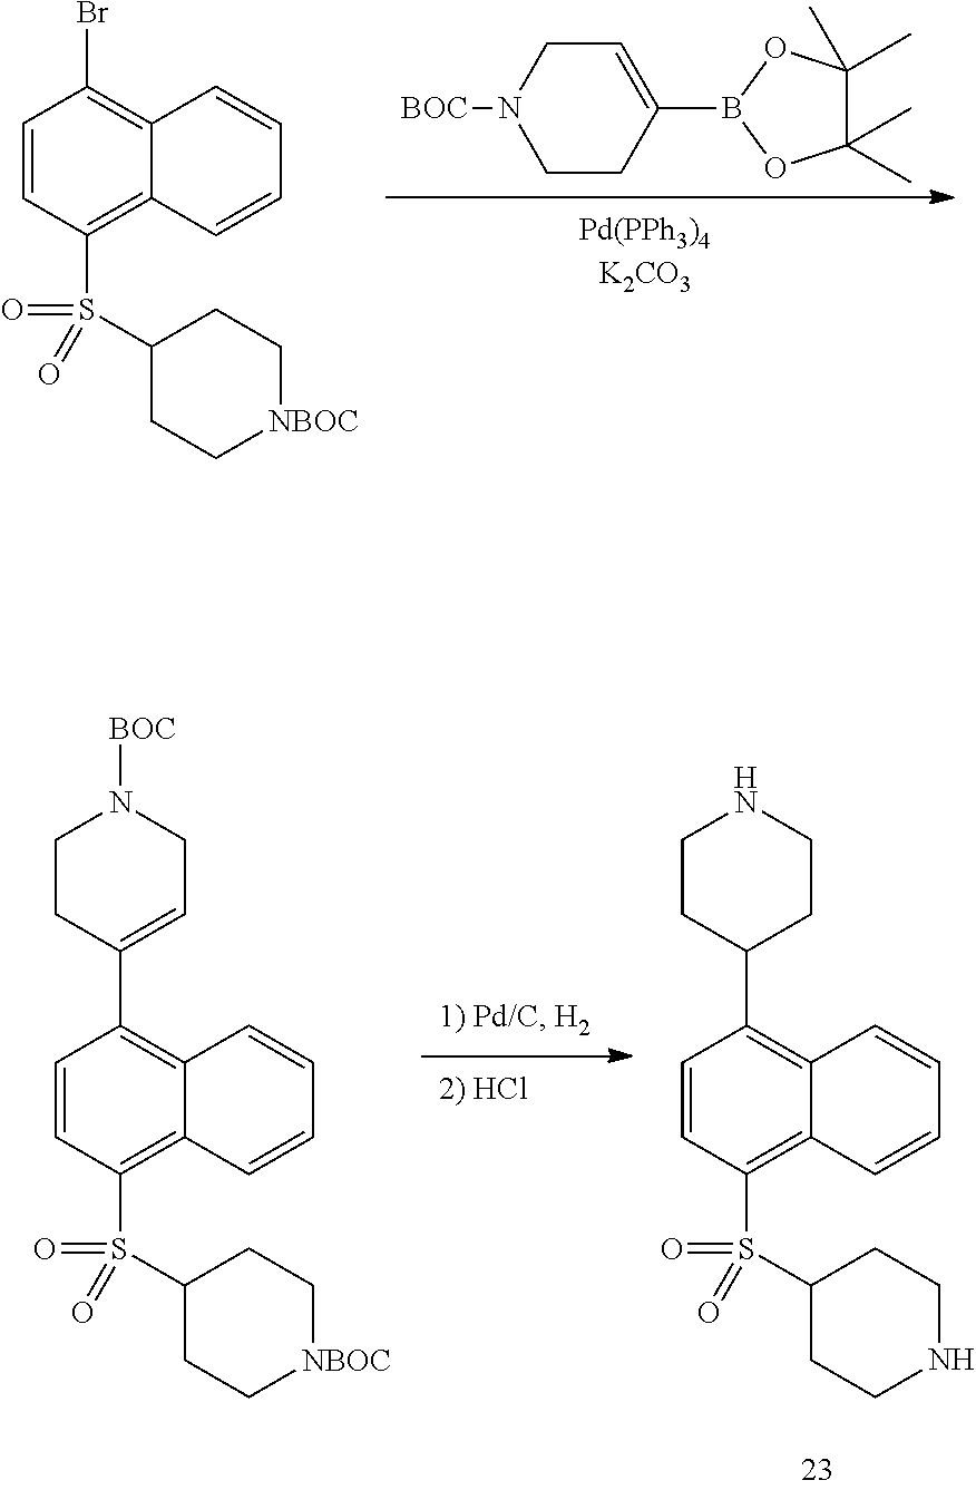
C1=CC(S(=O)(C2CC[NBOC]CC2)=O)=C2C(=C1Br)C=CC=C2.C1CC(B2OC(C)(C)C(C)(C)O2)=CCN1[BOC].C1=CC(S(=O)(C2CCNCC2)=O)=C2C(=C1C1CCNCC1)C=CC=C2.C1=CC(S(=O)(C2CC[NBOC]CC2)=O)=C2C(=C1C1=CCN([BOC])CC1)C=CC=C2
